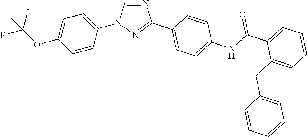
C1=CC(N2C=NC(C3=CC=C(NC(C4=CC=CC=C4CC4=CC=CC=C4)=O)C=C3)=N2)=CC=C1OC(F)(F)F
